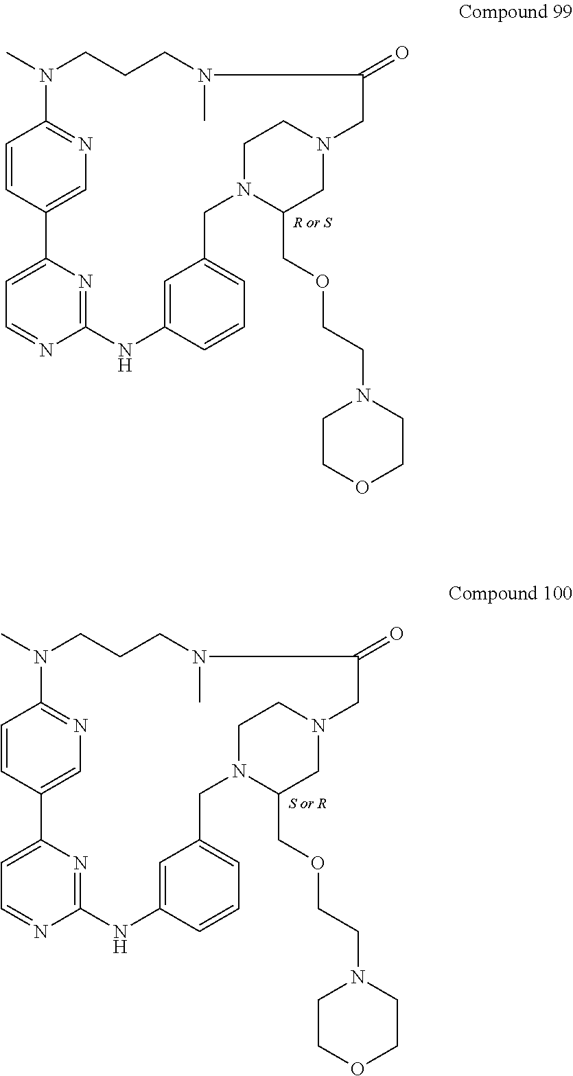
C1=C2C=CC(=N1)N(C)CCCN(C)C(=O)CN1CC(COCCN3CCOCC3)N(CC3=CC=CC(=C3)NC3=NC2=CC=N3)CC1.C1=C2C=CC(=N1)N(C)CCCN(C)C(=O)CN1CC(COCCN3CCOCC3)N(CC3=CC=CC(=C3)NC3=NC2=CC=N3)CC1
